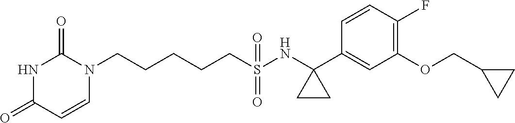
C(CCCS(NC1(C2=CC(OCC3CC3)=C(F)C=C2)CC1)(=O)=O)CN1C(=O)NC(=O)C=C1
